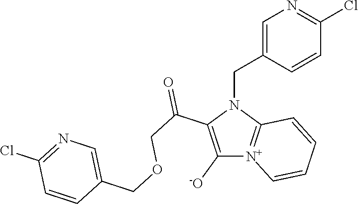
C1([-O])=C(C(COCC2=CN=C(Cl)C=C2)=O)N(CC2=CN=C(Cl)C=C2)C2=[N+]1C=CC=C2
